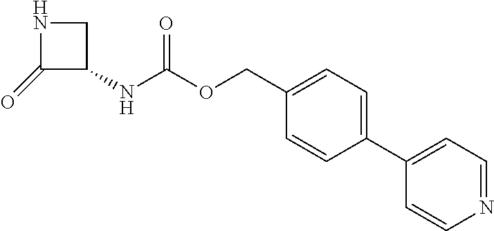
C1(=O)C(NC(OCC2=CC=C(C3=CC=NC=C3)C=C2)=O)CN1
